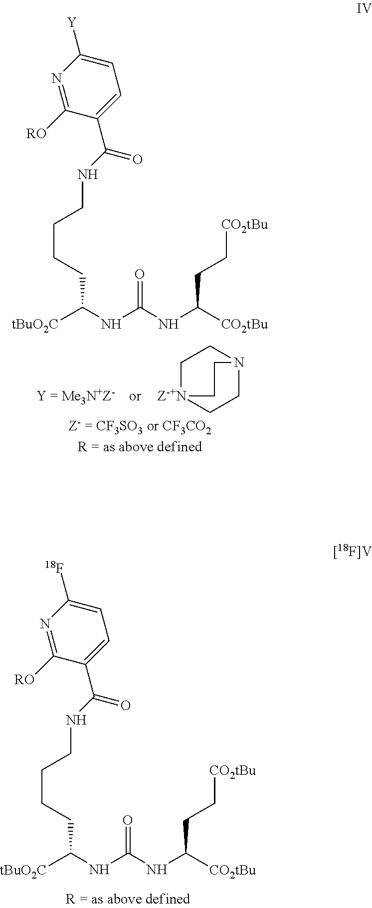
[tBuO2C]C(NC(NC([CO2tBu])CC[CO2tBu])=O)CCCCNC(C1=CC=C([18F])N=C1[RO])=O.C1[Z-+N]2CCN(C1)CC2.[tBuO2C]C(NC(NC([CO2tBu])CC[CO2tBu])=O)CCCCNC(C1=CC=C([Y])N=C1[RO])=O
